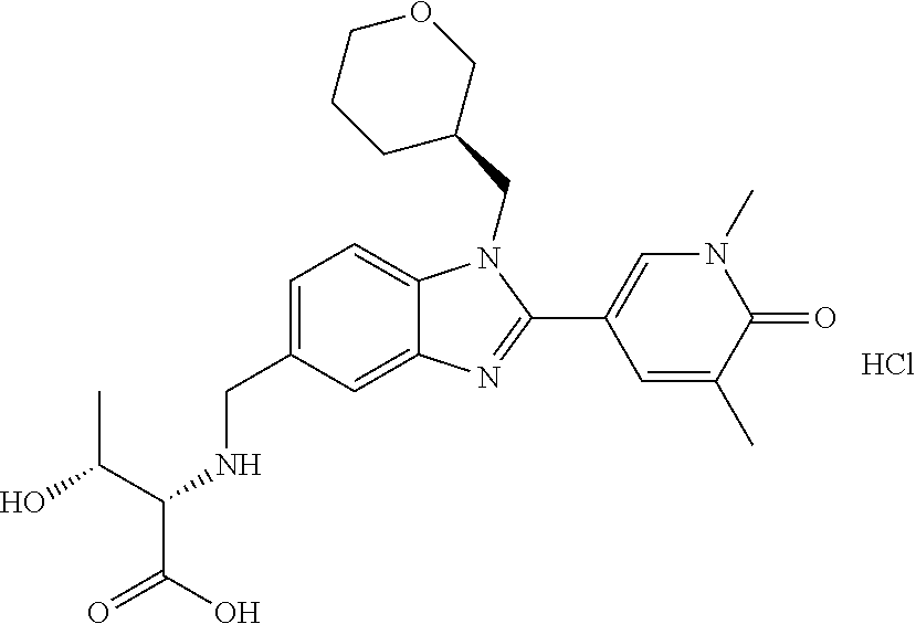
C(C1=CC=C2C(=C1)N=C(C1=CN(C)C(=O)C(C)=C1)N2CC1COCCC1)NC(C(O)=O)C(O)C.Cl
